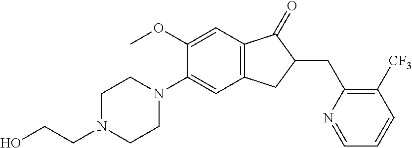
C1(OC)=CC2=C(C=C1N1CCN(CCO)CC1)CC(CC1=C([CF3])C=CC=N1)C2=O
